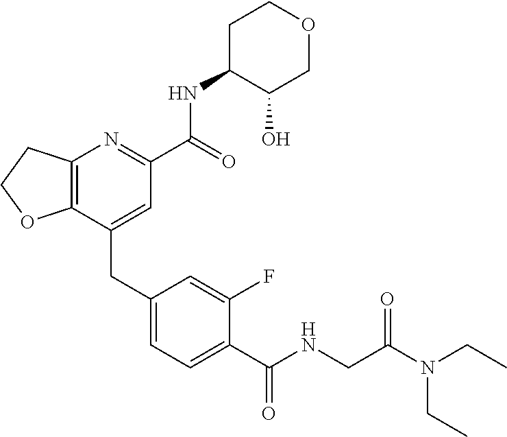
C12=C(CCO1)N=C(C(NC1C(O)COCC1)=O)C=C2CC1=CC=C(C(=O)NCC(N(CC)CC)=O)C(F)=C1
